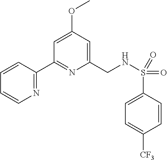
N1=C(C2=NC(CNS(C3=CC=C([CF3])C=C3)(=O)=O)=CC(OC)=C2)C=CC=C1
